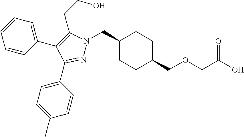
C1(CN2N=C(C3=CC=C(C)C=C3)C(C3=CC=CC=C3)=C2CCO)CCC(COCC(O)=O)CC1
